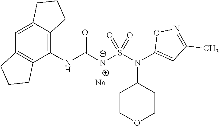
C1=C2C(=C(NC([N-]S(N(C3=CC(C)=NO3)C3CCOCC3)(=O)=O)=O)C3=C1CCC3)CCC2.[Na]
